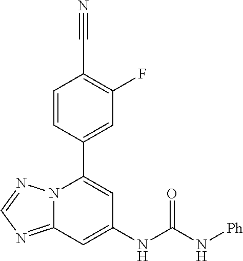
N12C(=NC=N1)C=C(NC(N[Ph])=O)C=C2C1=CC(F)=C(C#N)C=C1
